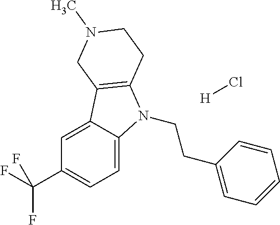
C1=C2C(=CC=C1C(F)(F)F)N(CCC1=CC=CC=C1)C1=C2CN(C)CC1.[H]Cl
